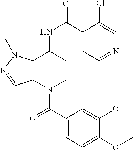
C1(C(=O)N2CCC(NC(=O)C3=CC=NC=C3Cl)C3=C2C=NN3C)=CC=C(OC)C(OC)=C1
